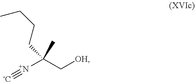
[N+](C(C[OH])(C)CCCC)#[-C]
